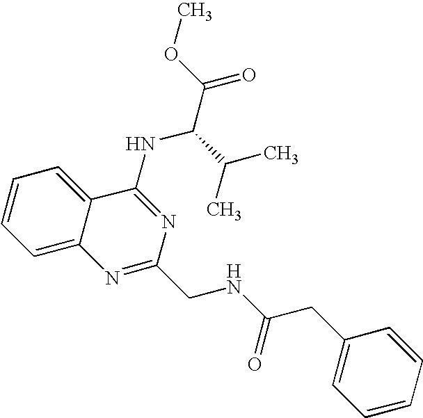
C12=CC=CC=C1C(NC(C(=O)OC)C(C)C)=NC(CNC(CC1=CC=CC=C1)=O)=N2
